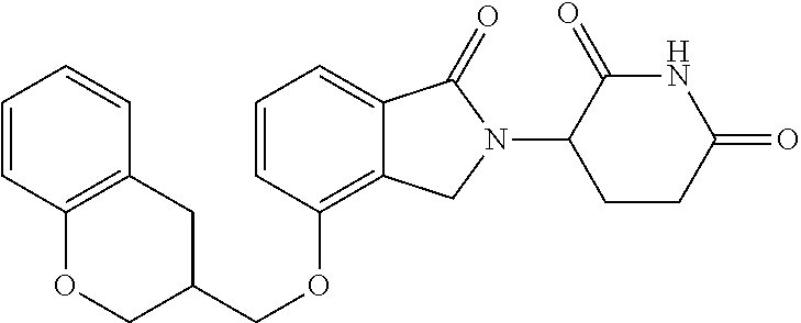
C(OC1=C2C(=CC=C1)C(=O)N(C1C(=O)NC(=O)CC1)C2)C1CC2=C(OC1)C=CC=C2
